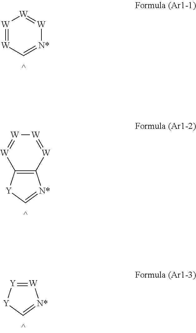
[W]1=[W]C=[N*][W]=[W]1.C12=C([Y]C=[N*]1)[W]=[W][W]=[W]2.[W]1=[Y][Y]C=[N*]1
